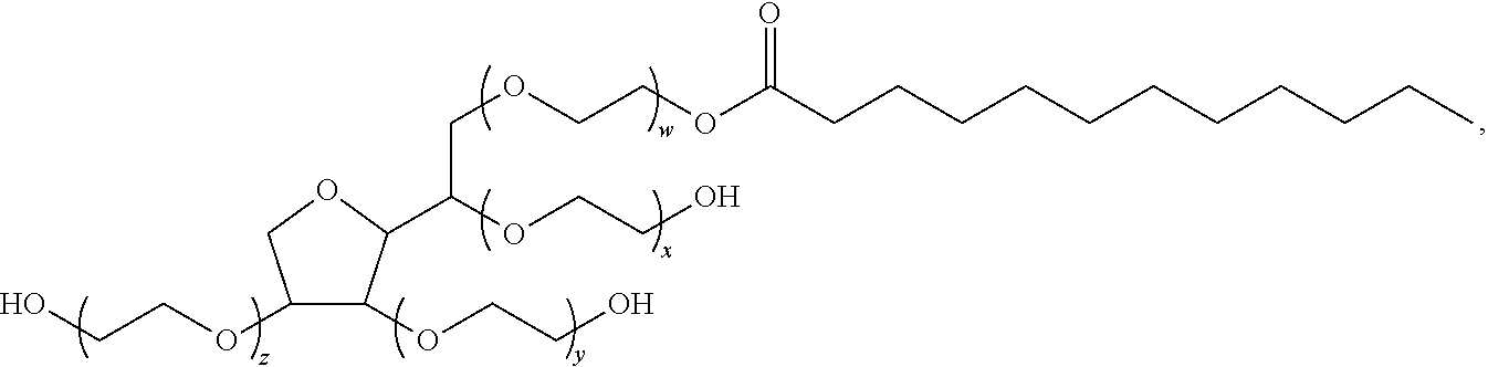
C(COC1C(OCCO)C(C(OCCO)COCCOC(CCCCCCCCCCC)=O)OC1)O
